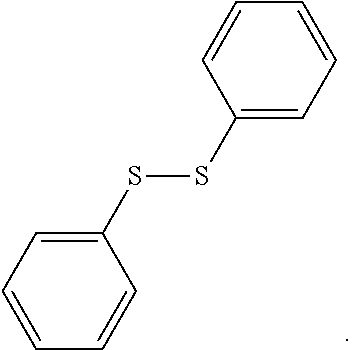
C1=CC=CC(SSC2=CC=CC=C2)=C1
